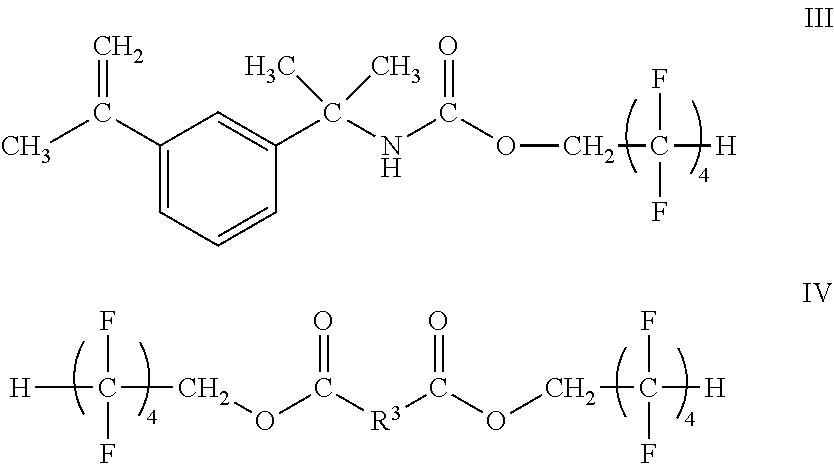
[H]C(COC([R3]C(OCC(F)(F)[H])=O)=O)(F)F.C1(C(C)=C)=CC=CC(C(NC(OCC([H])(F)F)=O)(C)C)=C1
